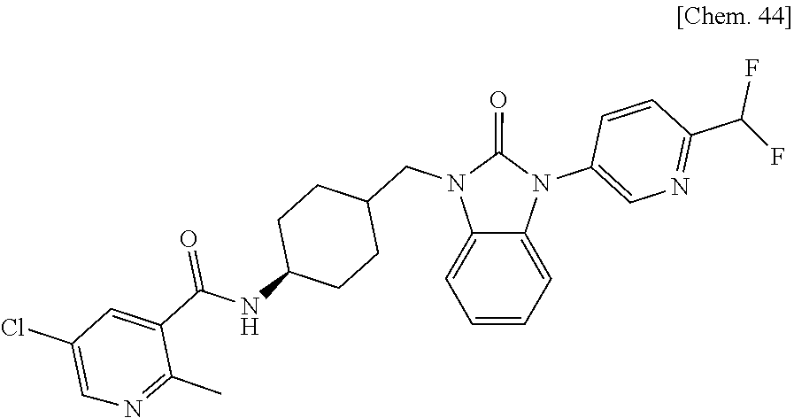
C1(CN2C(=O)N(C3=CN=C(C(F)F)C=C3)C3=CC=CC=C23)CCC(NC(C2=CC(Cl)=CN=C2C)=O)CC1
